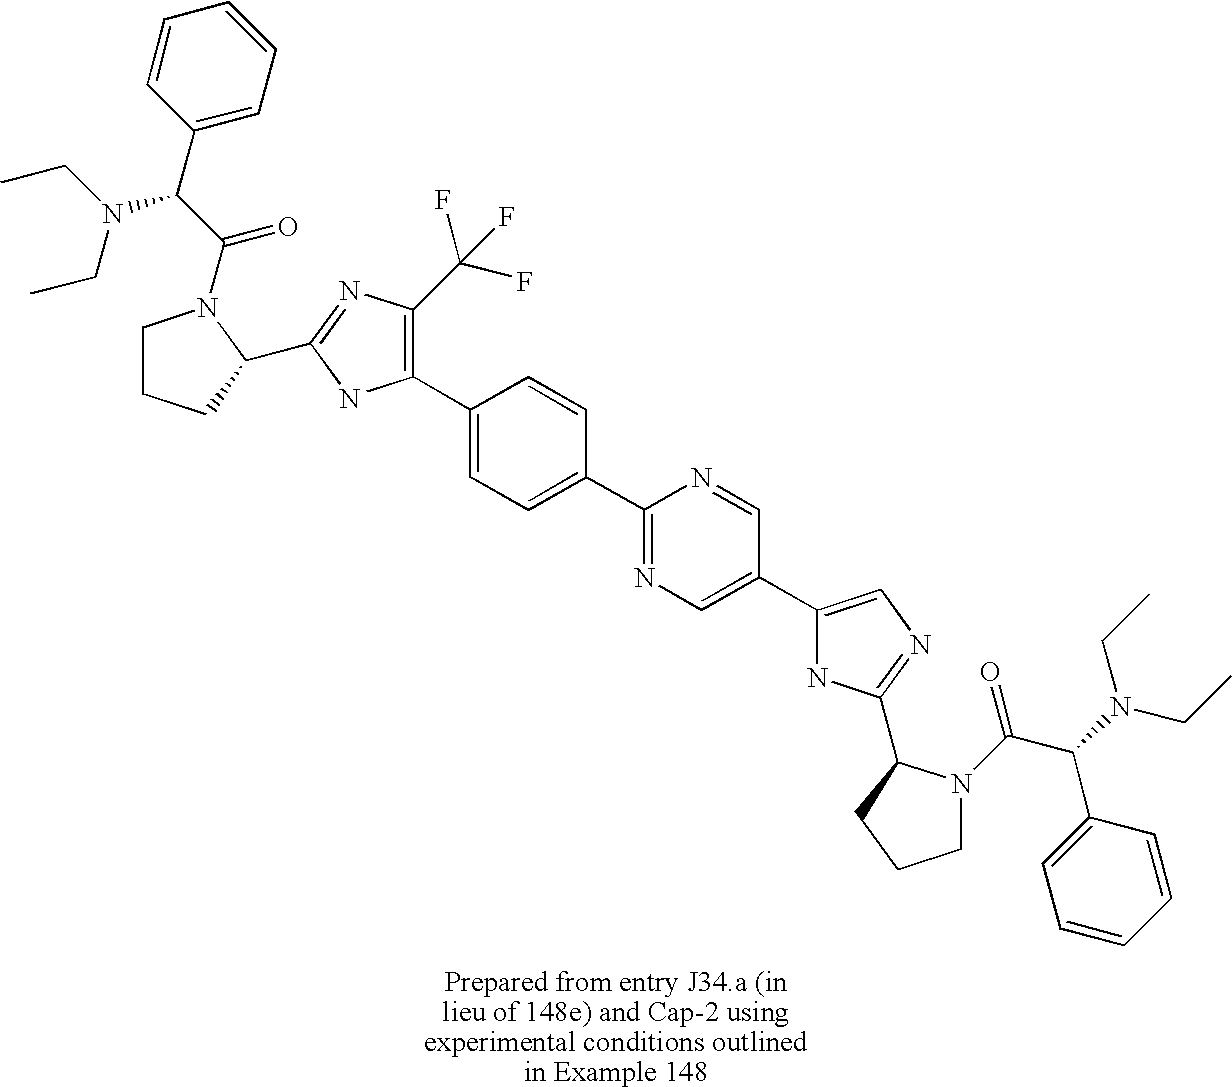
C1CCC(C2=NC(C(F)(F)F)=C(C3=CC=C(C4=NC=C(C5=CN=C(C6N(C(=O)C(N(CC)CC)C7=CC=CC=C7)CCC6)N5)C=N4)C=C3)N2)N1C(C(C1=CC=CC=C1)N(CC)CC)=O
